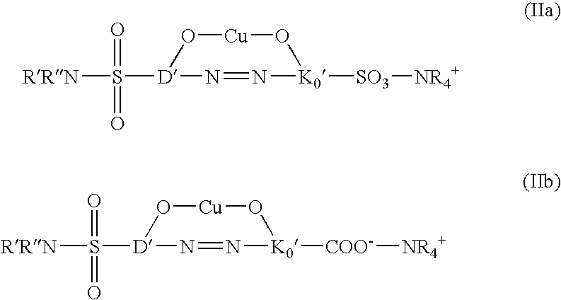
[RRN]S(=O)([D]1N=N[K0]([SO3][NR4+])O[Cu]O1)=O.[RRN]S(=O)([D]1N=N[K0]([COO-][NR4+])O[Cu]O1)=O
